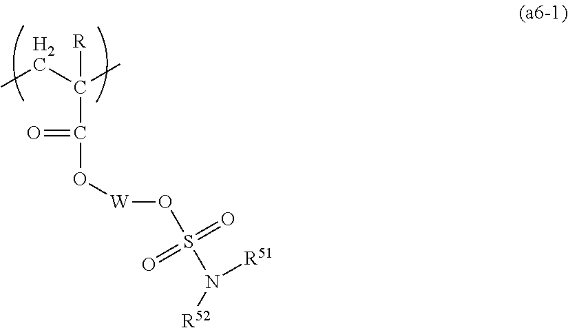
CCC([R])(C)C(=O)O[W]OS(N([R52])[R51])(=O)=O
